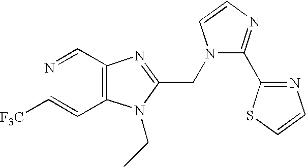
C(=CC1=C(C=N)N=C(CN2C(C3=NC=CS3)=NC=C2)N1CC)[F3C]
